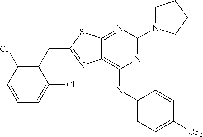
N1=C(N2CCCC2)N=C2C(=C1NC1=CC=C([CF3])C=C1)N=C(CC1=C(Cl)C=CC=C1Cl)S2
